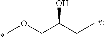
COCC(CC)O
